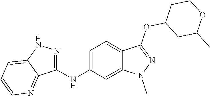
C1(NC2=CC=C3C(=C2)N(C)N=C3OC2CC(C)OCC2)=NNC2=CC=CN=C12
